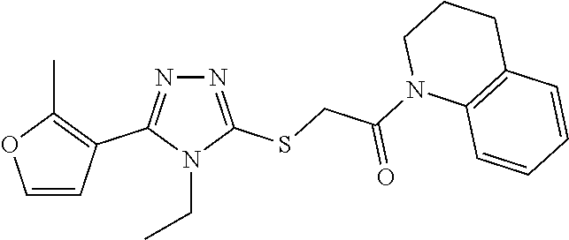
N1=C(SCC(N2C3=C(CCC2)C=CC=C3)=O)N(CC)C(C2=C(C)OC=C2)=N1
